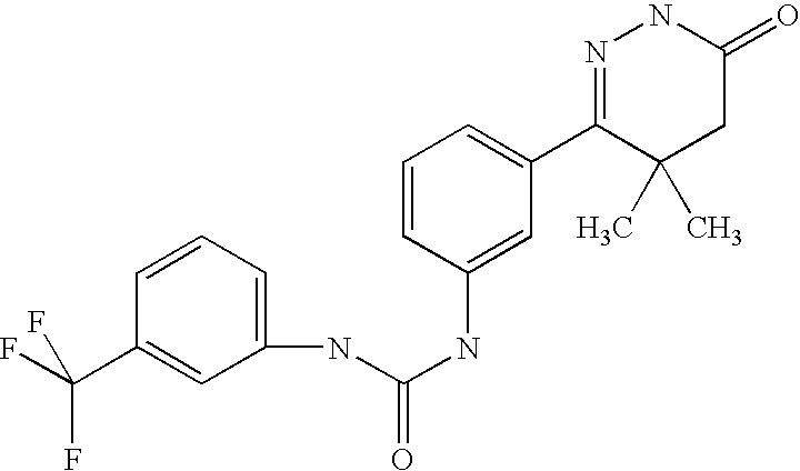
C1=CC=C(NC(NC2=CC(C3=NNC(=O)CC3(C)C)=CC=C2)=O)C=C1C(F)(F)F
